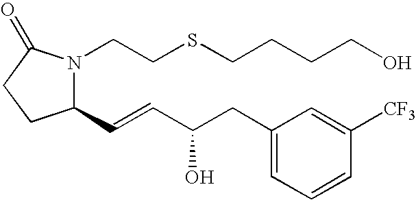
N1(CCSCCCCO)C(C=CC(CC2=CC=CC([CF3])=C2)O)CCC1=O
